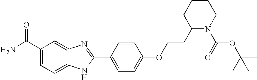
C12=CC(C(=O)N)=CC=C1NC(C1=CC=C(OCCC3N(C(=O)OC(C)(C)C)CCCC3)C=C1)=N2
